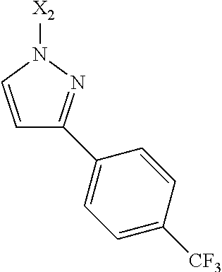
C1=CN([X2])N=C1C1=CC=C([CF3])C=C1
